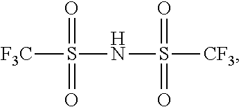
[F3C]S(NS([CF3])(=O)=O)(=O)=O
